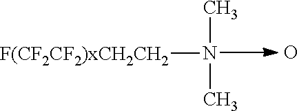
[F(CF2CF2)xCH2CH2]N(C)C.O
